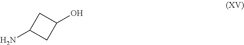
C1C(N)CC1O
